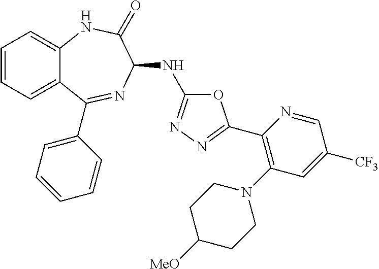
C1(C2=NN=C(NC3N=C(C4=CC=CC=C4)C4=CC=CC=C4NC3=O)O2)=C(N2CCC([MeO])CC2)C=C([CF3])C=N1
